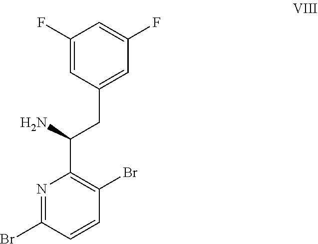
C1=CC(Br)=NC(C(N)CC2=CC(F)=CC(F)=C2)=C1Br
